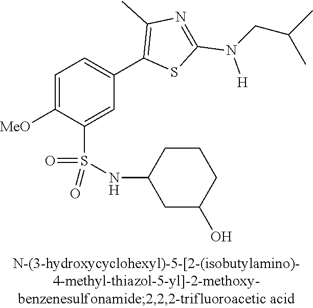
C1=C([MeO])C(S(NC2CC(O)CCC2)(=O)=O)=CC(C2=C(C)N=C(N([H])CC(C)C)S2)=C1
